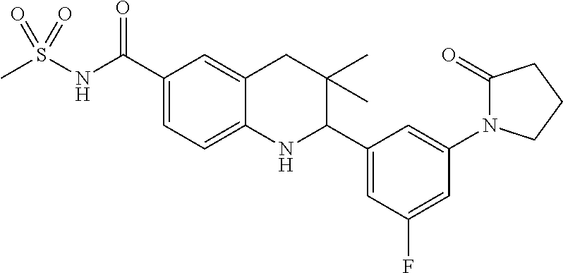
C1(C(NS(C)(=O)=O)=O)=CC=C2C(=C1)CC(C)(C)C(C1=CC(F)=CC(N3C(=O)CCC3)=C1)N2
